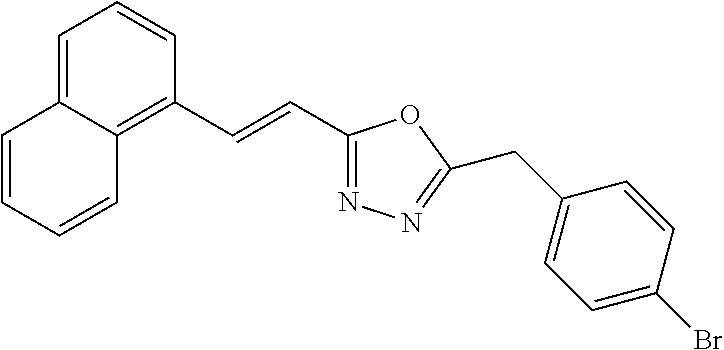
C1=C2C(=C(C=CC3=NN=C(CC4=CC=C(Br)C=C4)O3)C=C1)C=CC=C2
